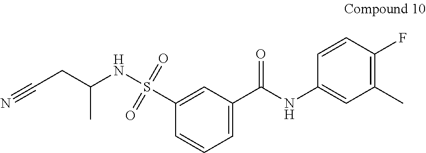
C1=C(C(NC2=CC(C)=C(F)C=C2)=O)C=C(S(NC(CC#N)C)(=O)=O)C=C1
